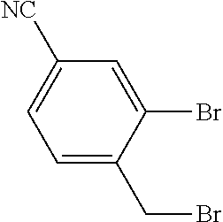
C1([NC])=CC=C(CBr)C(Br)=C1
